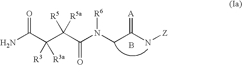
NC(C(C(C(N(CC(N[Z])=[A])[R6])=O)([R5])[R5a])([R3])[R3a])=O.B
